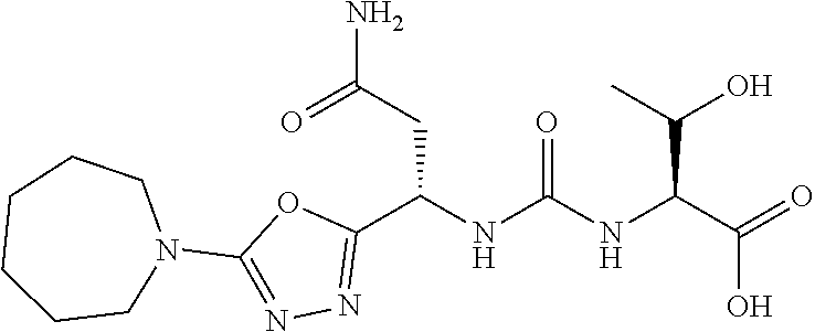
N1(C2=NN=C(C(NC(NC(C(=O)O)C(O)C)=O)CC(N)=O)O2)CCCCCC1
